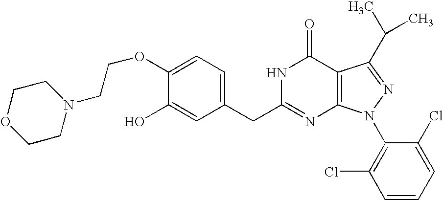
O(C1=CC=C(CC2=NC3=C(C(=O)N2)C(C(C)C)=NN3C2=C(Cl)C=CC=C2Cl)C=C1O)CCN1CCOCC1
